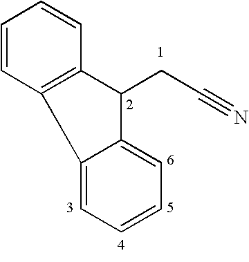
C1=CC2=C(C=C1)C(CC#N)C1=CC=CC=C21
